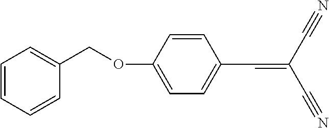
C1=CC(C=C(C#N)C#N)=CC=C1OCC1=CC=CC=C1
